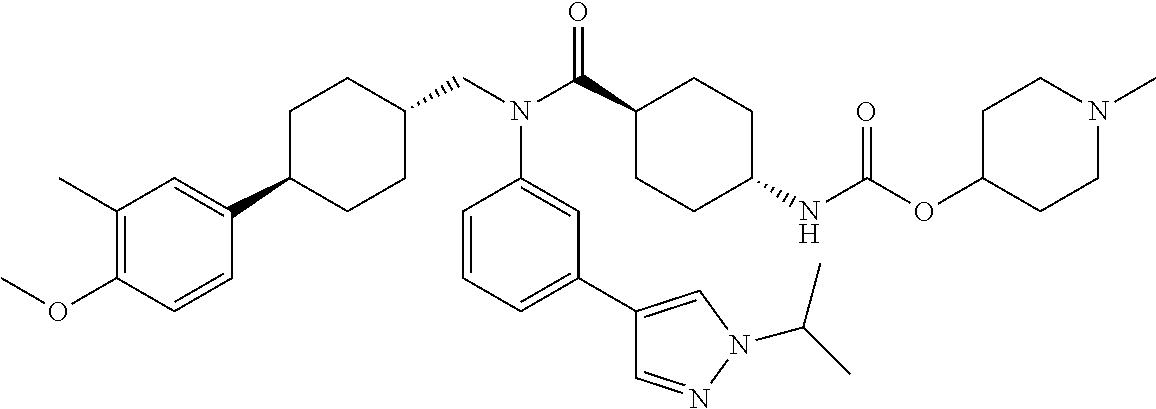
COC1=C(C)C=C(C2CCC(CN(C(C3CCC(NC(OC4CCN(C)CC4)=O)CC3)=O)C3=CC(C4=CN(C(C)C)N=C4)=CC=C3)CC2)C=C1
